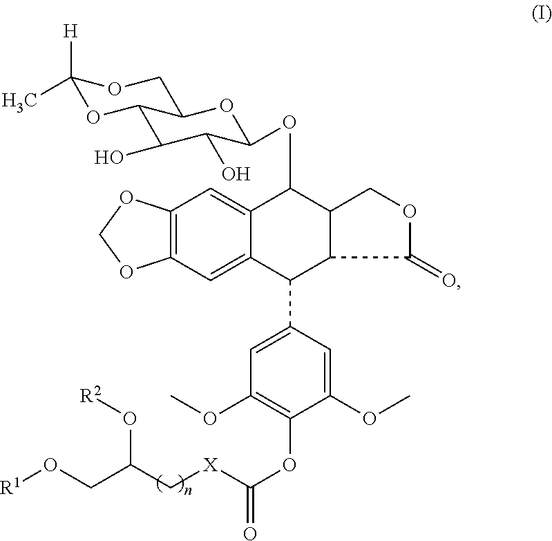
C12=C(C=C3C(=C1)C(OC1C(O)C(O)C4OC([H])(C)OCC4O1)C1COC(=O)C1C3C1=CC(OC)=C(OC([X]CC(CO[R1])O[R2])=O)C(OC)=C1)OCO2
